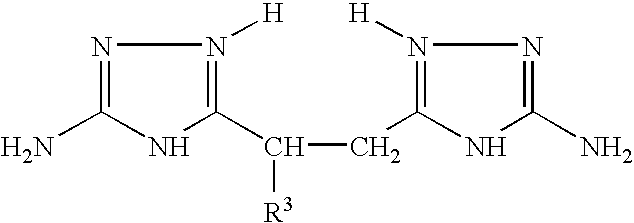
N1=C(N)NC(C([R3])CC2=N([H])N=C(N)N2)=N1[H]
